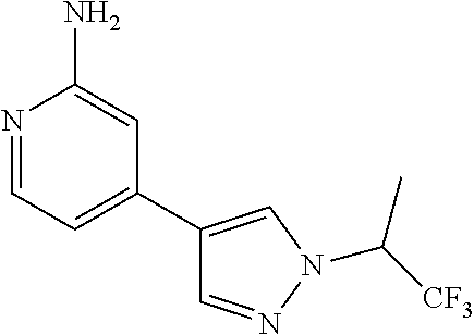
N1=CC=C(C2=CN(C(C)[CF3])N=C2)C=C1N
